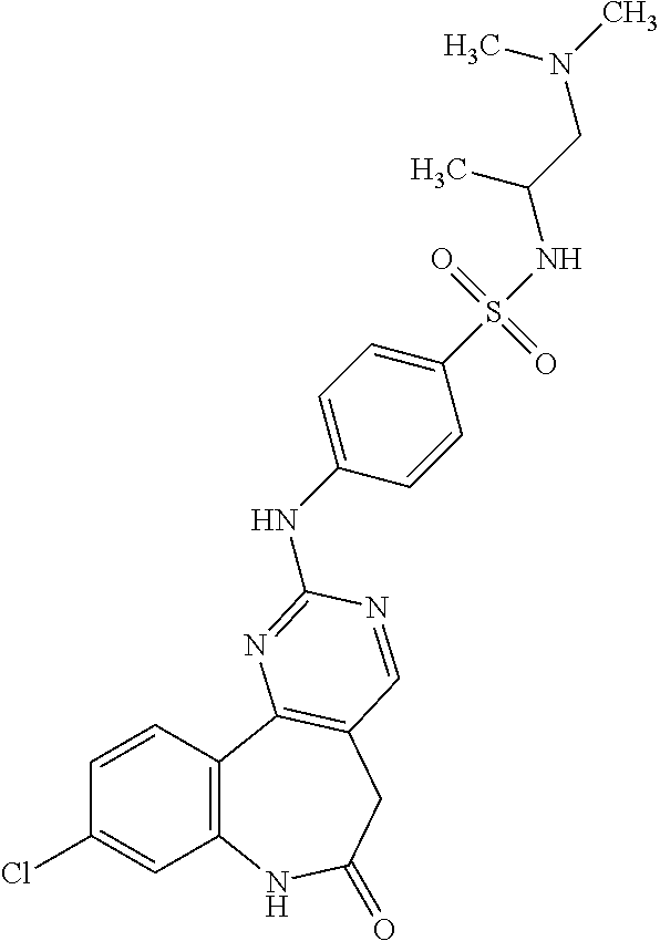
C1=CC2=C(C=C1Cl)NC(=O)CC1=C2N=C(NC2=CC=C(S(NC(CN(C)C)C)(=O)=O)C=C2)N=C1
